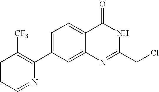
C1=CC=NC(C2=CC=C3C(=C2)N=C(CCl)NC3=O)=C1[CF3]
